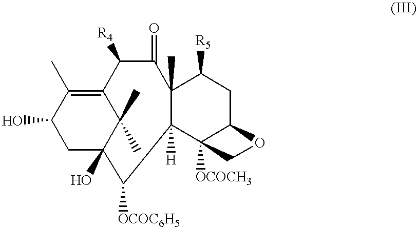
C1C2(O)C(C)(C)C(=C(C)C1O)C([R4])C(=O)C1(C)C([H])(C3([OCOCH3])C(CC1[R5])OC3)C2[OCOC6H5]
